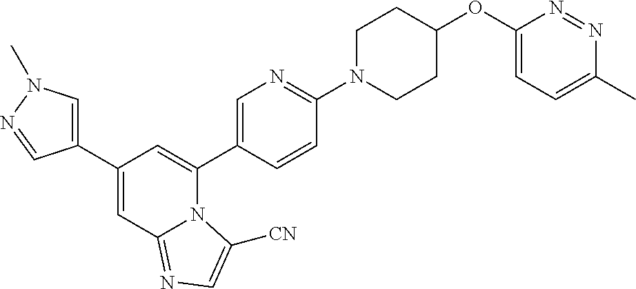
C1(C2=CN(C)N=C2)=CC2=NC=C([CN])N2C(C2=CN=C(N3CCC(OC4=CC=C(C)N=N4)CC3)C=C2)=C1
